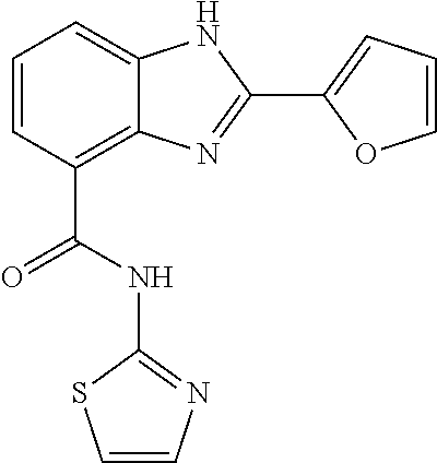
C1=CC(C(NC2=NC=CS2)=O)=C2C(=C1)NC(C1=CC=CO1)=N2
